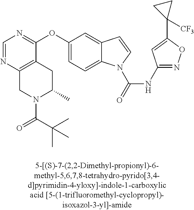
C1(OC2=CC=C3C(=C2)C=CN3C(=O)NC2=NOC(C3([CF3])CC3)=C2)=NC=NC2=C1CC(C)N(C(C(C)(C)C)=O)C2
